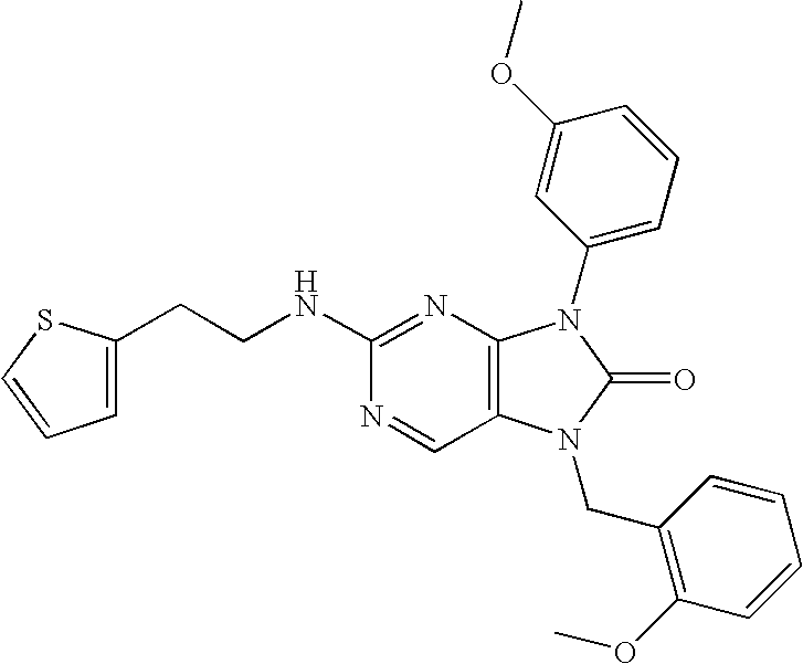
C1(CCNC2=NC3=C(C=N2)N(CC2=C(OC)C=CC=C2)C(=O)N3C2=CC=CC(OC)=C2)=CC=CS1
